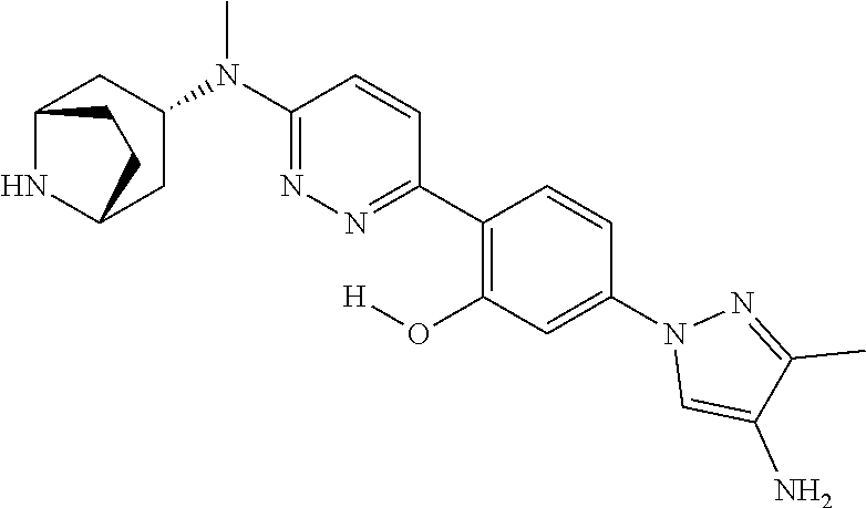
N1(C2=CC(O[H])=C(C3=NN=C(N(C)C4CC5NC(C4)CC5)C=C3)C=C2)C=C(N)C(C)=N1
